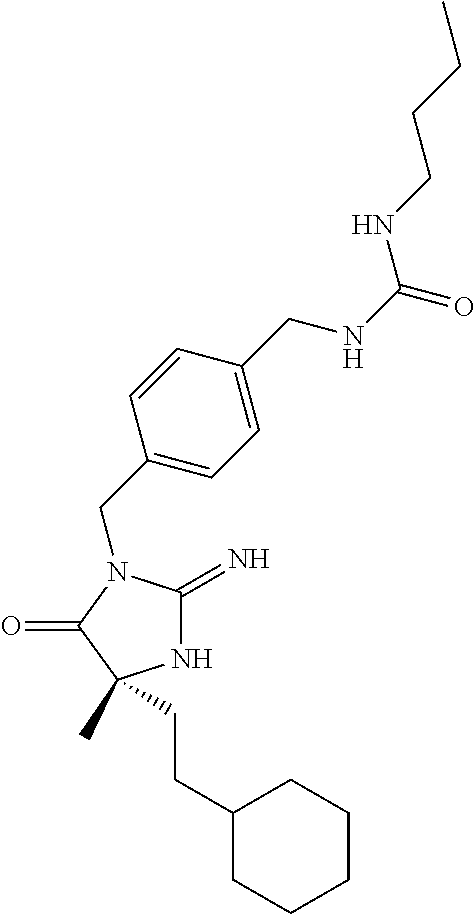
N1C(=N)N(CC2=CC=C(CNC(=O)NCCCC)C=C2)C(=O)C1(C)CCC1CCCCC1
